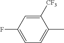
C1=C(F)C=C([CF3])C(C)=C1
